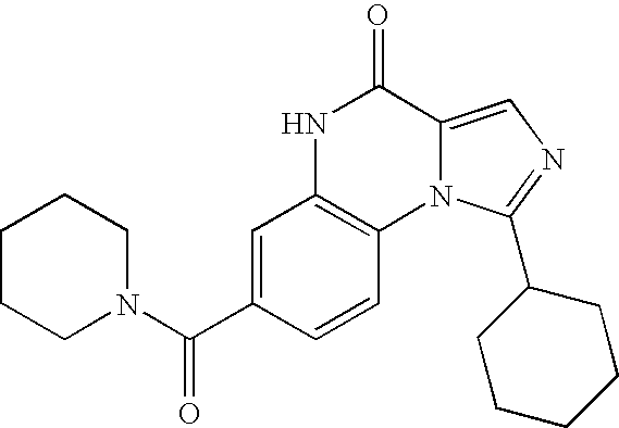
N12C(=CN=C1C1CCCCC1)C(=O)NC1=C2C=CC(C(N2CCCCC2)=O)=C1
